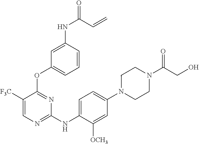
C1([F3C])=CN=C(NC2=CC=C(N3CCN(C(CO)=O)CC3)C=C2[OCH3])N=C1OC1=CC=CC(NC(=O)C=C)=C1
